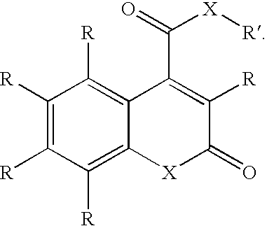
C1([R])=C([R])C([R])=C2C(=C1[R])C(C(=O)[X][R])=C([R])C(=O)[X]2
